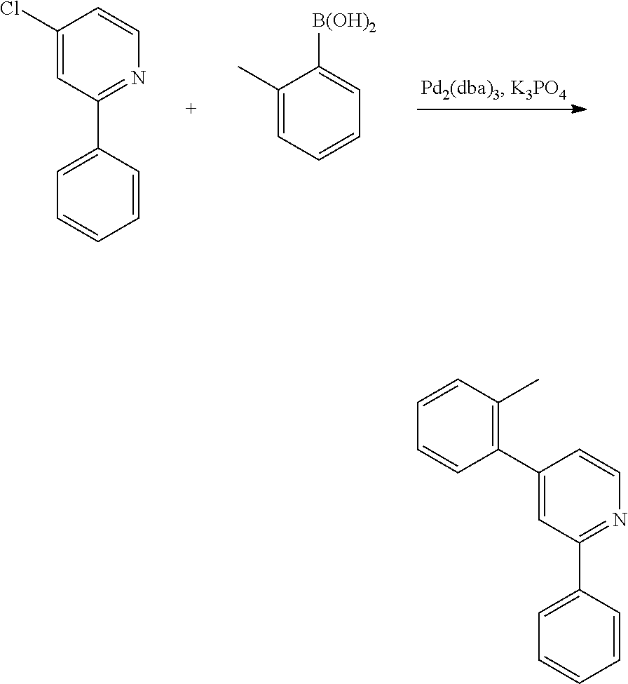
C1(Cl)=CC(C2=CC=CC=C2)=NC=C1.C1(C)=CC=CC=C1[B(OH)2].C1(C2=C(C)C=CC=C2)=CC(C2=CC=CC=C2)=NC=C1
